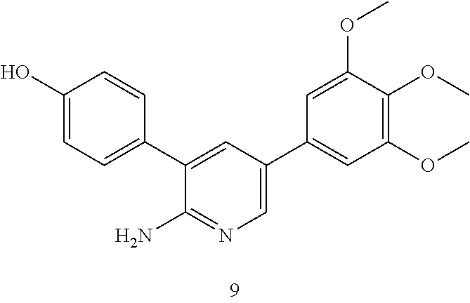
C1(O)=CC=C(C2=CC(C3=CC(OC)=C(OC)C(OC)=C3)=CN=C2N)C=C1
